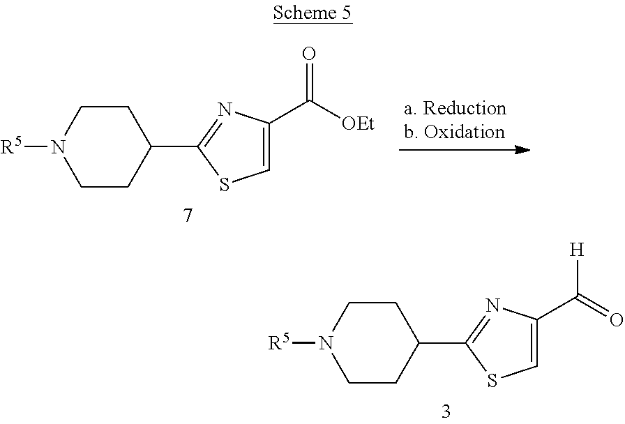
C1(C2=NC(C(=O)[H])=CS2)CCN([R5])CC1.C1(C2=NC(C([OEt])=O)=CS2)CCN([R5])CC1
